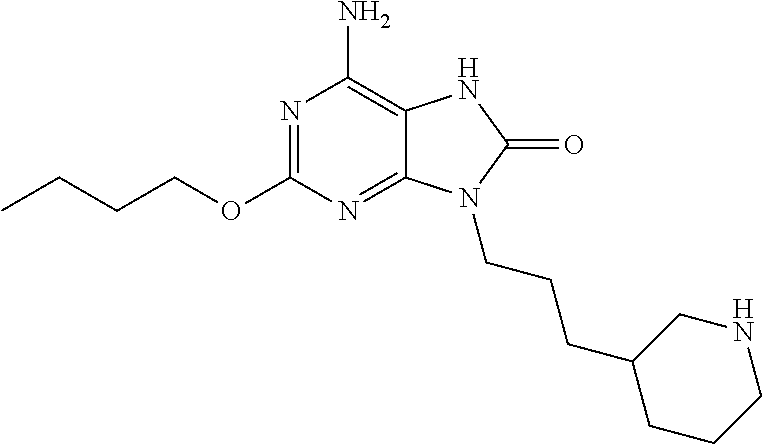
N1=C(OCCCC)N=C2C(=C1N)NC(=O)N2CCCC1CCCNC1
